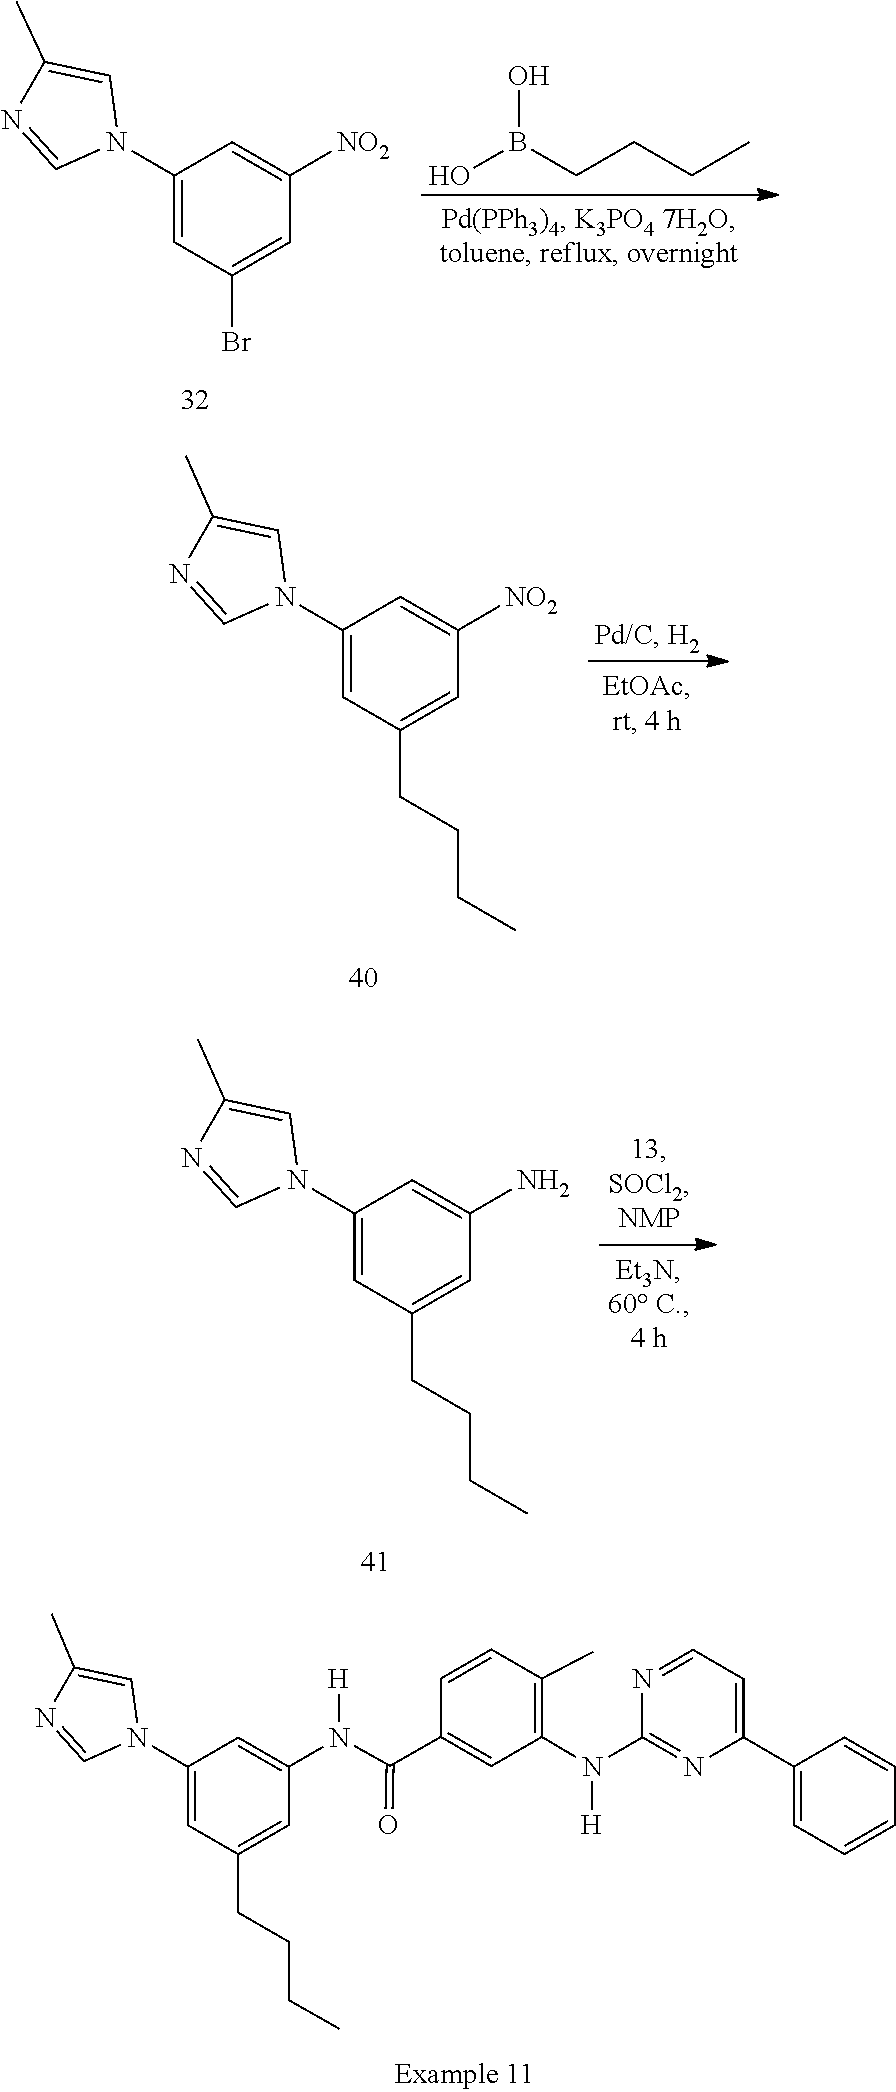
N1=CN(C2=CC(Br)=CC([NO2])=C2)C=C1C.OB(CCCC)O.N1=CN(C2=CC(CCCC)=CC([NO2])=C2)C=C1C.N1=CN(C2=CC(CCCC)=CC(N)=C2)C=C1C.N([H])(C1=C(C)C=CC(C(N([H])C2=CC(N3C=C(C)N=C3)=CC(CCCC)=C2)=O)=C1)C1=NC(C2=CC=CC=C2)=CC=N1
